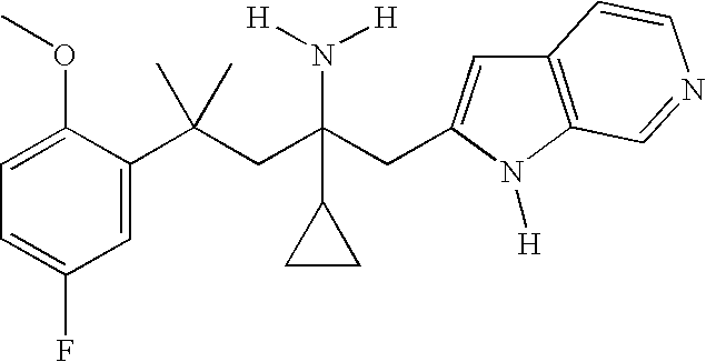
C1=C(C(CC(CC2=CC3=C(N2[H])C=NC=C3)(N([H])[H])C2CC2)(C)C)C(OC)=CC=C1F
